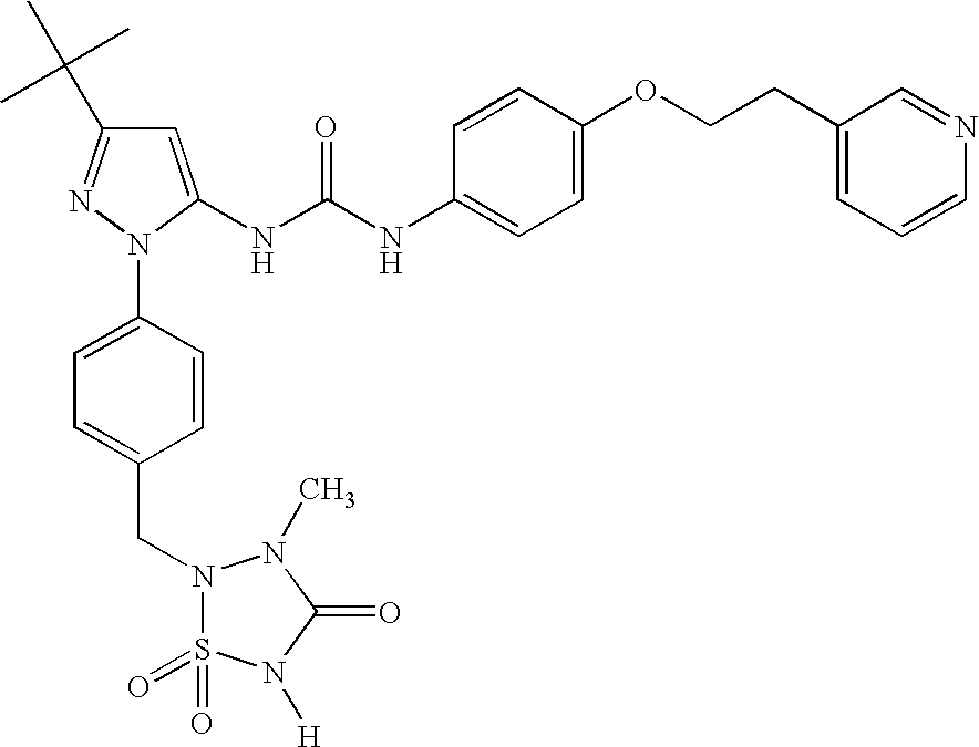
C1=C(NC(NC2=CC=C(OCCC3=CC=CN=C3)C=C2)=O)N(C2=CC=C(CN3S(=O)(=O)N([H])C(=O)N3C)C=C2)N=C1C(C)(C)C
